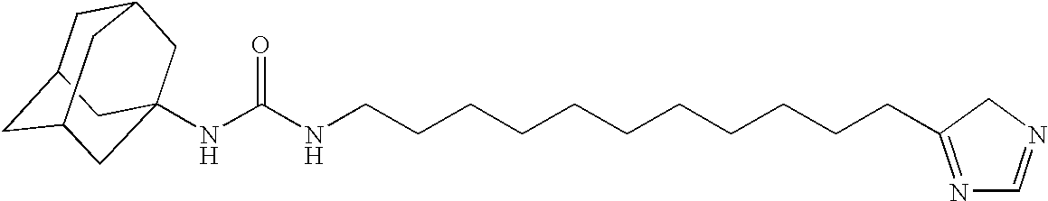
C1C2CC3CC(NC(NCCCCCCCCCCCC4=NC=NC4)=O)(CC1C3)C2
